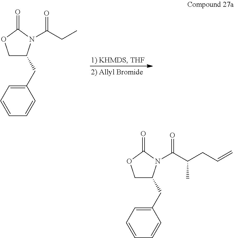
C1C(CC2=CC=CC=C2)N(C(CC)=O)C(=O)O1.C1C(CC2=CC=CC=C2)N(C(C(CC=C)C)=O)C(=O)O1
